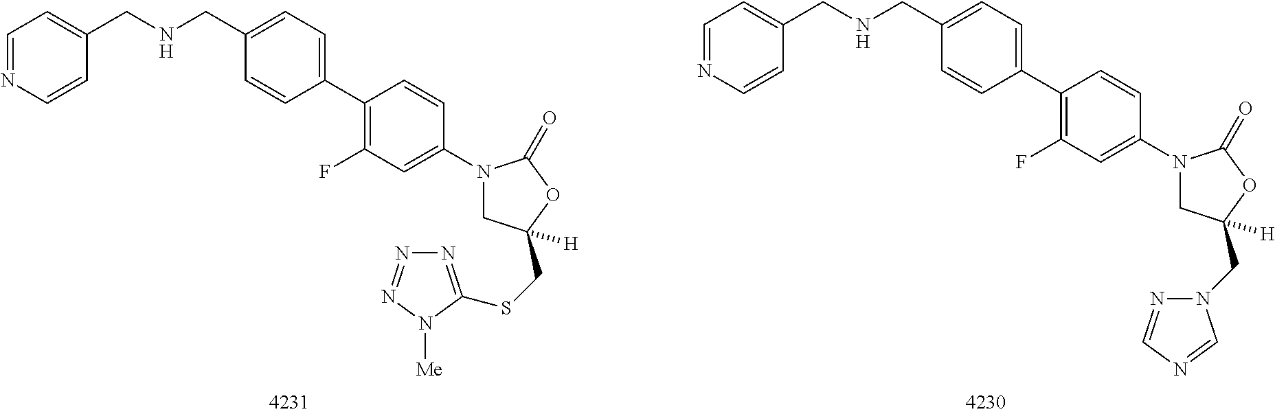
C1(C2=CC=C(CNCC3=CC=NC=C3)C=C2)=C(F)C=C(N2CC(CSC3=NN=NN3[Me])([H])OC2=O)C=C1.C1(C2=CC=C(CNCC3=CC=NC=C3)C=C2)=C(F)C=C(N2CC(CN3N=CN=C3)([H])OC2=O)C=C1
